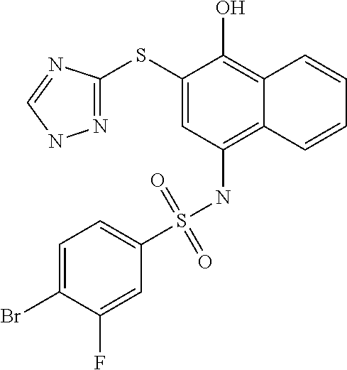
N1=C(SC2=CC(NS(=O)(=O)C3=CC=C(Br)C(F)=C3)=C3C(=C2O)C=CC=C3)N=CN1
